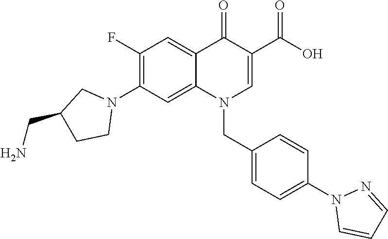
C1(F)=C(N2CC(CN)CC2)C=C2C(=C1)C(=O)C(C(O)=O)=CN2CC1=CC=C(N2C=CC=N2)C=C1
